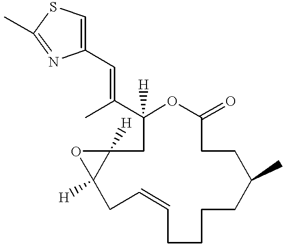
CC(C1([H])CC2([H])C([H])(CC=CCCCCC(C)CCC(=O)O1)O2)=CC1=CSC(C)=N1
